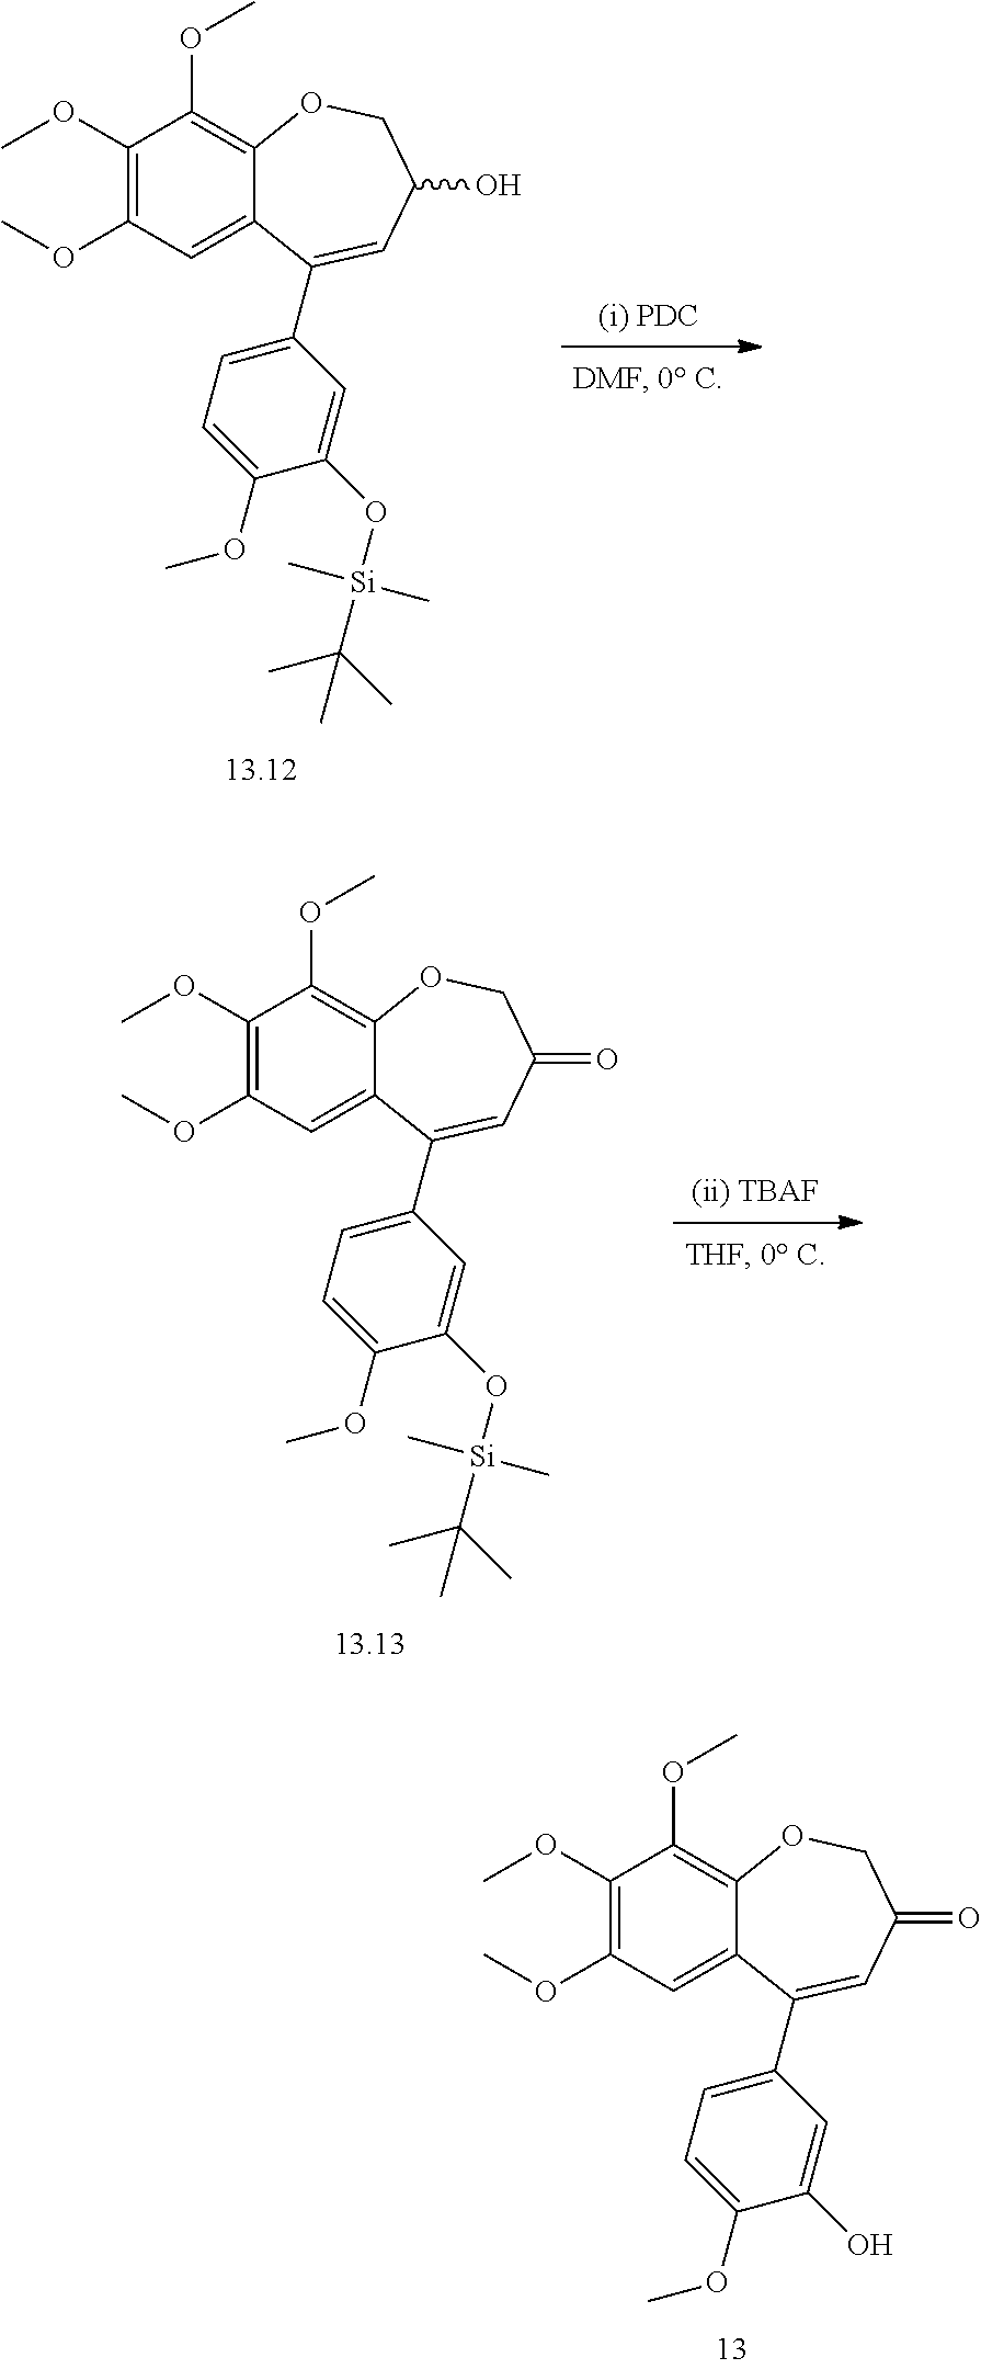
[(ii) TBAF].O([Si](C(C)(C)C)(C)C)C1=CC(C2=CC(=O)COC3=C(OC)C(OC)=C(OC)C=C32)=CC=C1OC.OC1=CC(C2=CC(=O)COC3=C(OC)C(OC)=C(OC)C=C32)=CC=C1OC.[(i) PDC].O([Si](C(C)(C)C)(C)C)C1=CC(C2=CC(O)COC3=C(OC)C(OC)=C(OC)C=C32)=CC=C1OC
